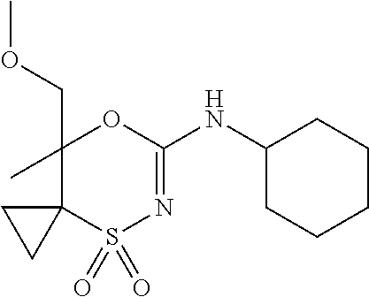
C1(C)(COC)C2(S(=O)(=O)N=C(NC3CCCCC3)O1)CC2
